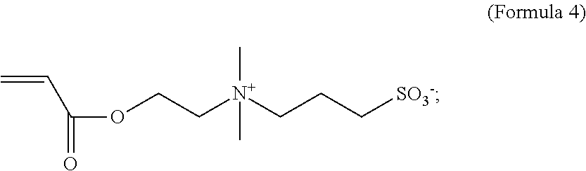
O(CC[N+](CCC[SO3-])(C)C)C(=O)C=C
